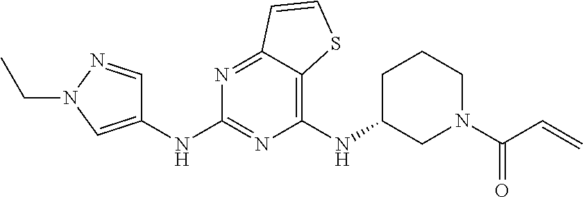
C1(NC2CCCN(C(C=C)=O)C2)=C2C(=NC(NC3=CN(CC)N=C3)=N1)C=CS2
